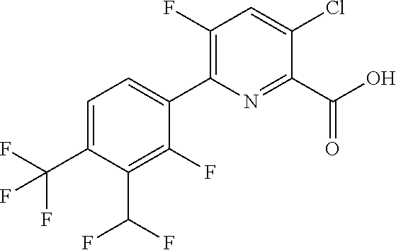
C1(C(O)=O)=NC(C2=CC=C(C(F)(F)F)C(C(F)F)=C2F)=C(F)C=C1Cl
